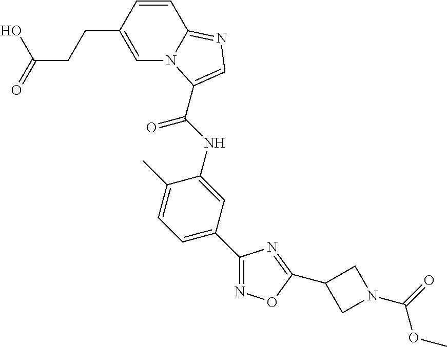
C1(C2=CC=C(C)C(NC(=O)C3=CN=C4N3C=C(CCC(=O)O)C=C4)=C2)=NOC(C2CN(C(=O)OC)C2)=N1
